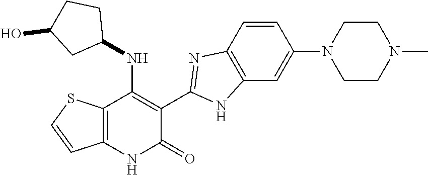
C1=CC2=C(C=C1N1CCN(C)CC1)NC(C1=C(NC3CCC(O)C3)C3=C(NC1=O)C=CS3)=N2
